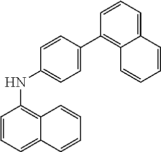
C1=CC=C2C(=C1NC1=CC=C(C3=C4C(=CC=C3)C=CC=C4)C=C1)C=CC=C2
